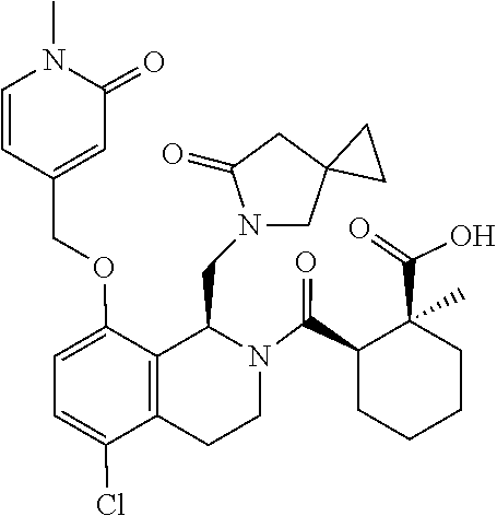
C12(CN(CC3C4=C(CCN3C(C3CCCCC3(C(=O)O)C)=O)C(Cl)=CC=C4OCC3=CC(=O)N(C)C=C3)C(=O)C1)CC2
